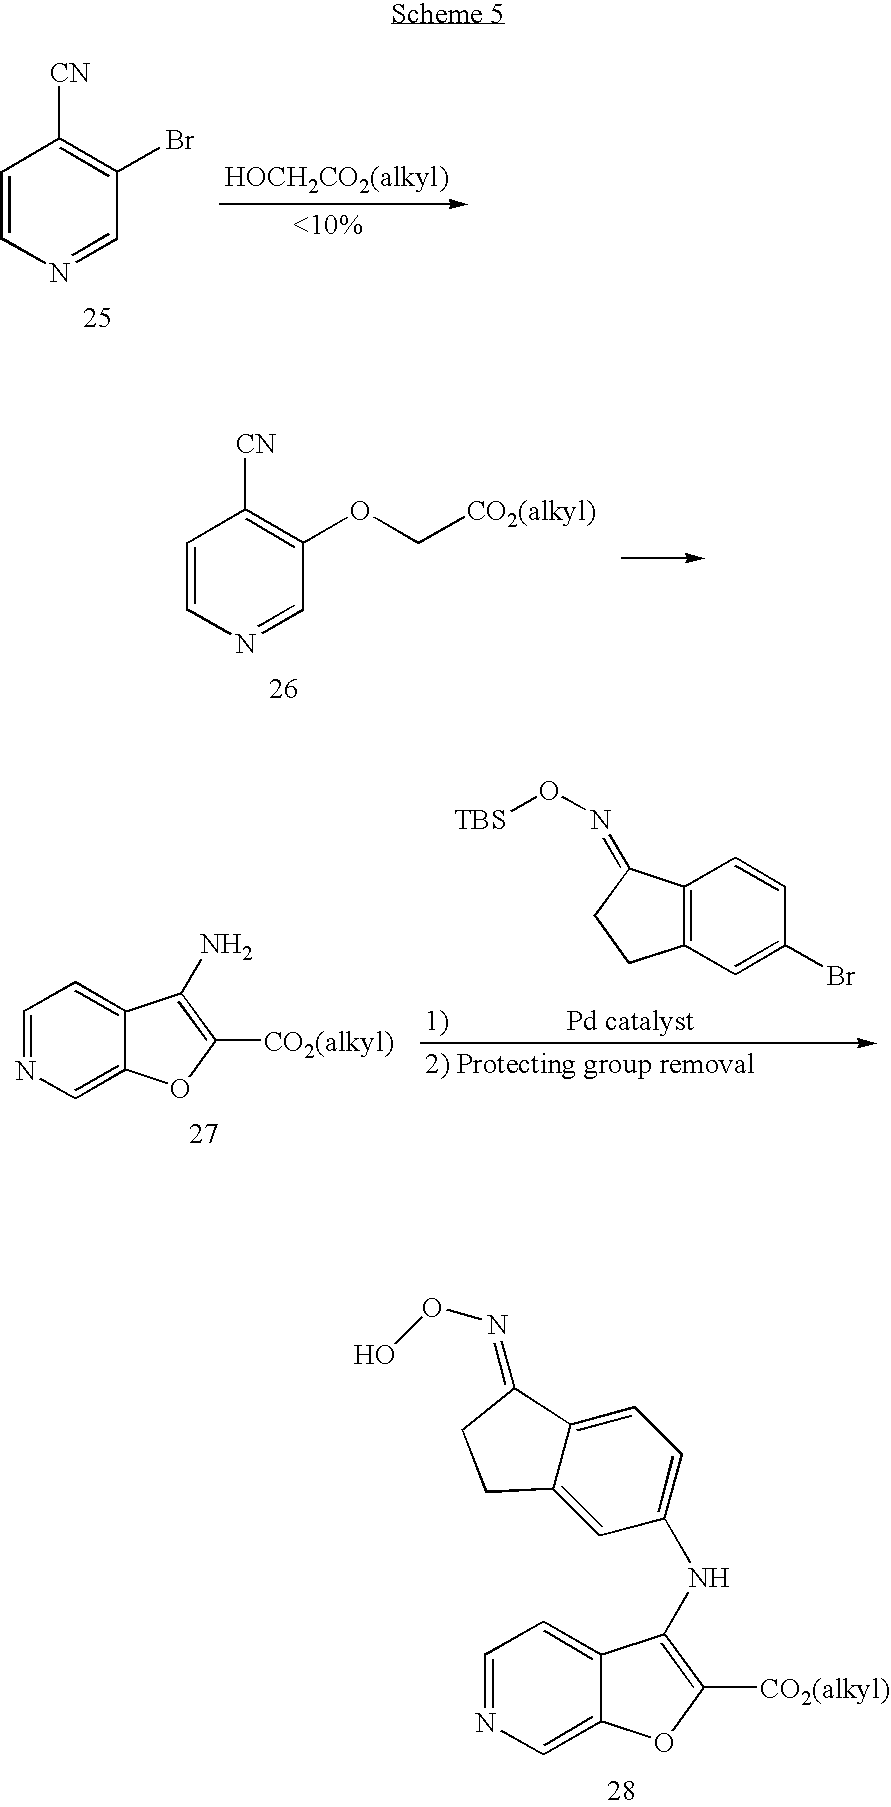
C1=NC=C2C(=C1)C(NC1=CC=C3C(=C1)CCC3=NOO)=C([CO2(alkyl)])O2.C1=CN=CC(Br)=C1[CN].C1=CN=CC(OC[CO2(alkyl)])=C1[CN].C12=C(C=C(Br)C=C1)CCC2=NO[TBS].C1=NC=C2C(=C1)C(N)=C([CO2(alkyl)])O2
